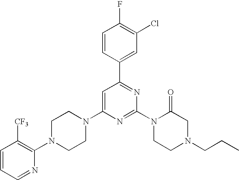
C1=CC(C2=NC(N3CCN(CCC)CC3=O)=NC(N3CCN(C4=C([CF3])C=CC=N4)CC3)=C2)=CC(Cl)=C1F
